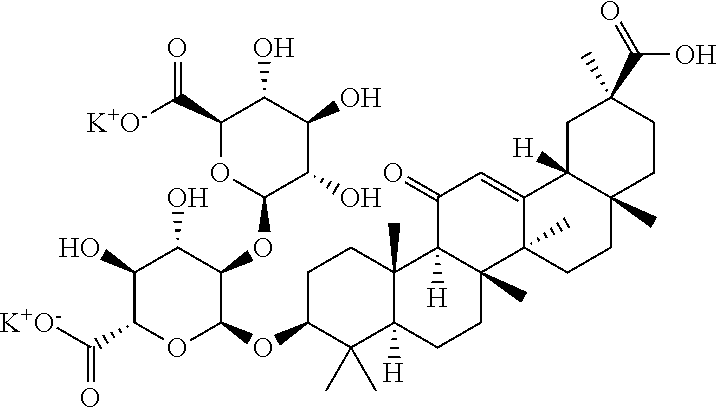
C1(O)C(C([K+O-])=O)OC(OC2C(C)(C)C3([H])C(C)(CC2)C2([H])C(C)(CC3)C3(C)C(=CC2=O)C2([H])C(C)(CC3)CCC(C)(C(=O)O)C2)C(OC2C(O)C(O)C(O)C(C([K+O-])=O)O2)C1O
